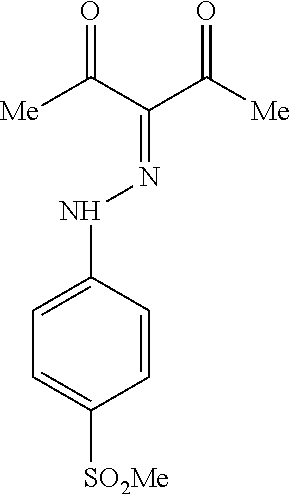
C1=C(NN=C(C([Me])=O)C([Me])=O)C=CC([SO2Me])=C1
